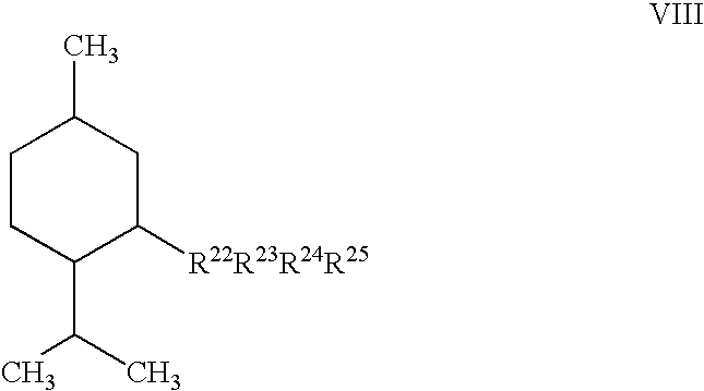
C1CC(C(C)C)C([R22R23R24R25])CC1C
